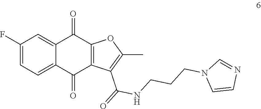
C1(F)=CC=C2C(=C1)C(=O)C1=C(C2=O)C(C(NCCCN2C=CN=C2)=O)=C(C)O1
